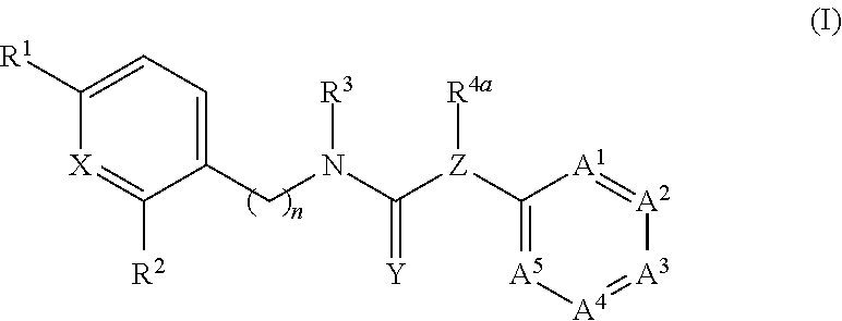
[X]1=C([R2])C(CN(C([Z](C2=[A5][A4]=[A3][A2]=[A1]2)[R4a])=[Y])[R3])=CC=C1[R1]
